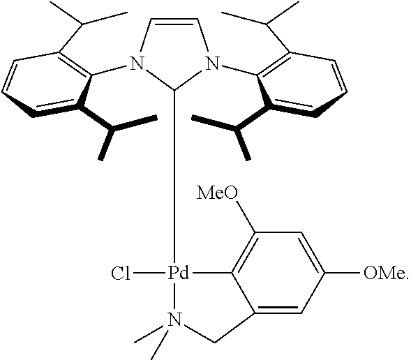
C1=CN(C2=C(C(C)C)C=CC=C2C(C)C)C([Pd]2(Cl)C3=C([MeO])C=C([OMe])C=C3CN2(C)C)N1C1=C(C(C)C)C=CC=C1C(C)C
